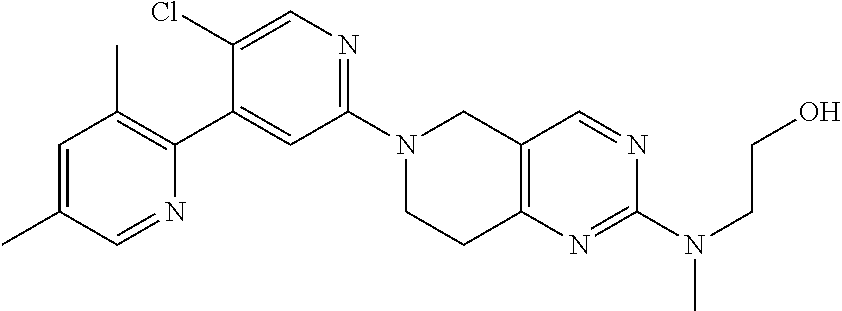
N1(C2=NC=C(Cl)C(C3=C(C)C=C(C)C=N3)=C2)CCC2=C(C1)C=NC(N(CCO)C)=N2
